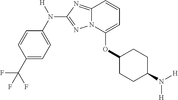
C1(C(F)(F)F)=CC=C(N([H])C2=NN3C(=N2)C=CC=C3OC2CCC(N([H])[H])CC2)C=C1
